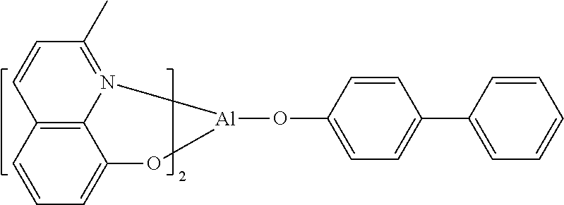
C1=CC(C2=CC=C(O[Al]3N4=C(C)C=CC5=C4C(=CC=C5)O3)C=C2)=CC=C1
